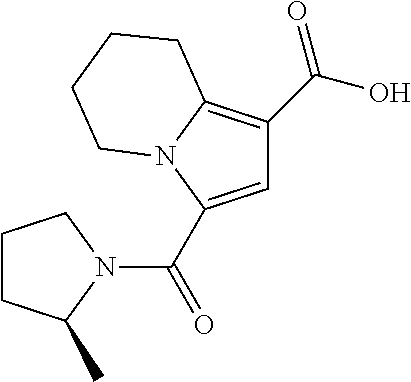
C1=C(C(N2CCCC2C)=O)N2C(=C1C(O)=O)CCCC2
